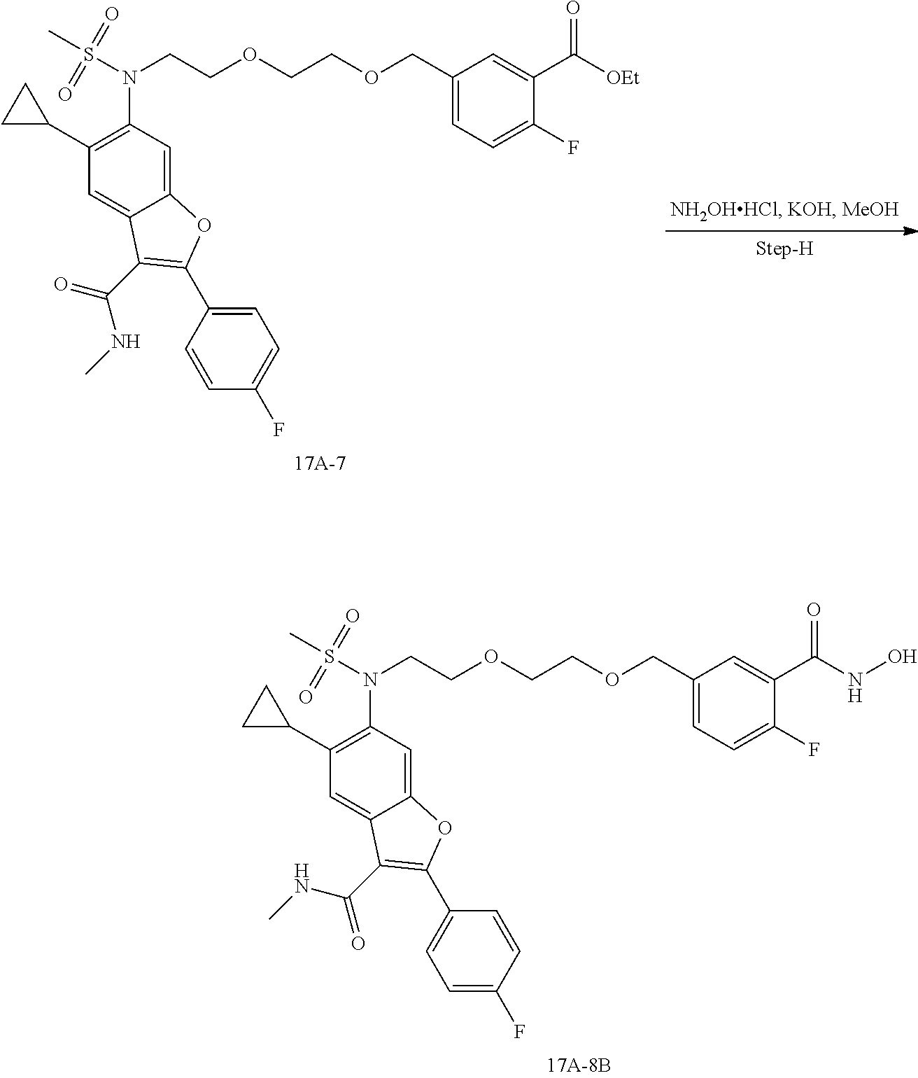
N(CCOCCOCC1=CC=C(F)C(C([OEt])=O)=C1)(S(C)(=O)=O)C1=C(C2CC2)C=C2C(=C1)OC(C1=CC=C(F)C=C1)=C2C(=O)NC.N(CCOCCOCC1=CC=C(F)C(C(NO)=O)=C1)(S(C)(=O)=O)C1=C(C2CC2)C=C2C(=C1)OC(C1=CC=C(F)C=C1)=C2C(NC)=O
